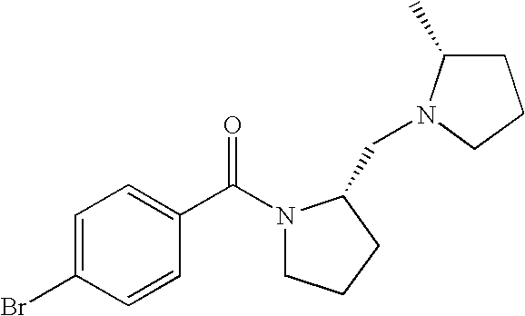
BrC1=CC=C(C(=O)N2CCCC2CN2C(C)CCC2)C=C1
